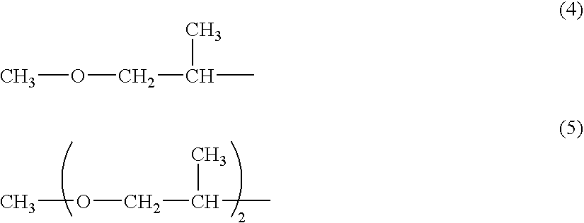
COCC(C)C.COCC(C)C
